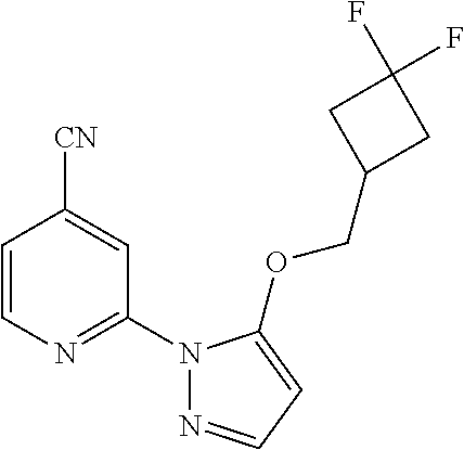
C1=CN=C(N2N=CC=C2OCC2CC(F)(F)C2)C=C1[CN]
